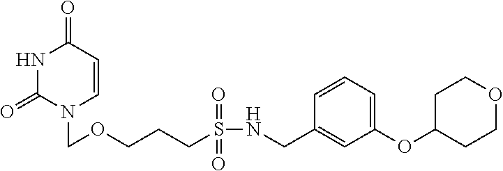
N1C(=O)N(COCCCS(NCC2=CC(OC3CCOCC3)=CC=C2)(=O)=O)C=CC1=O
